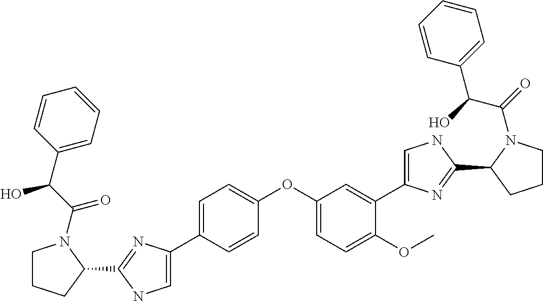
C1=C(C2=CNC(C3CCCN3C(C(C3=CC=CC=C3)O)=O)=N2)C=CC(OC2=CC=C(OC)C(C3=CNC(C4N(C(=O)C(O)C5=CC=CC=C5)CCC4)=N3)=C2)=C1
